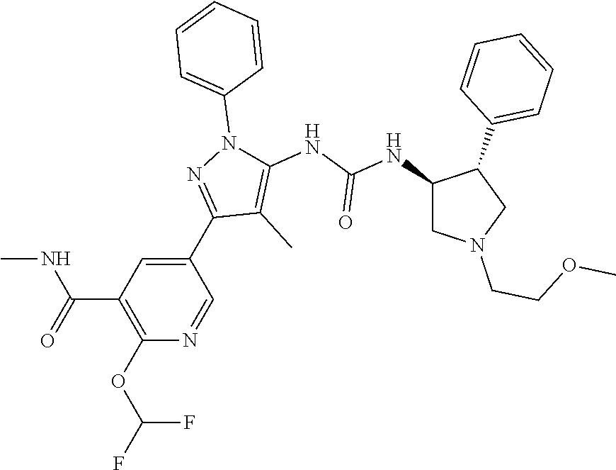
C1N(CCOC)CC(C2=CC=CC=C2)C1NC(NC1=C(C)C(C2=CC(C(=O)NC)=C(OC(F)F)N=C2)=NN1C1=CC=CC=C1)=O
